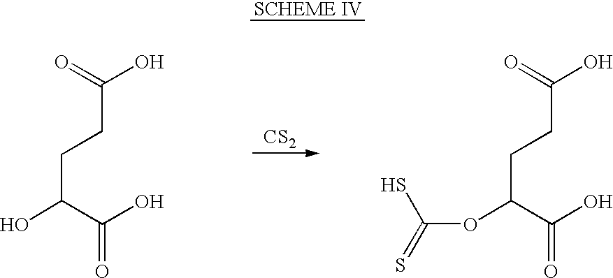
C(CCC(O)C(O)=O)(=O)O.C(CCC(OC(S)=S)C(O)=O)(=O)O.[CS2]
